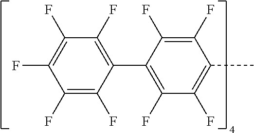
C1(F)=C(F)C(C2=C(F)C(F)=C(C)C(F)=C2F)=C(F)C(F)=C1F
